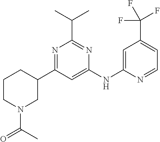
C1(NC2=CC(C(F)(F)F)=CC=N2)=CC(C2CCCN(C(C)=O)C2)=NC(C(C)C)=N1
